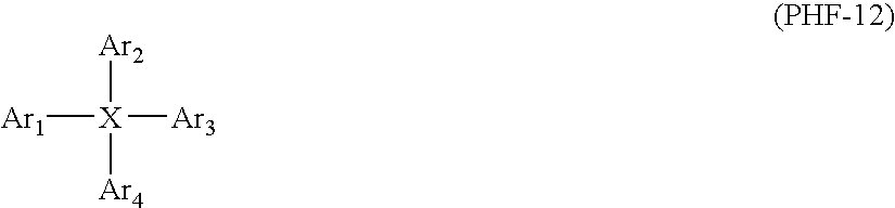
[Ar2][X]([Ar1])([Ar3])[Ar4]
